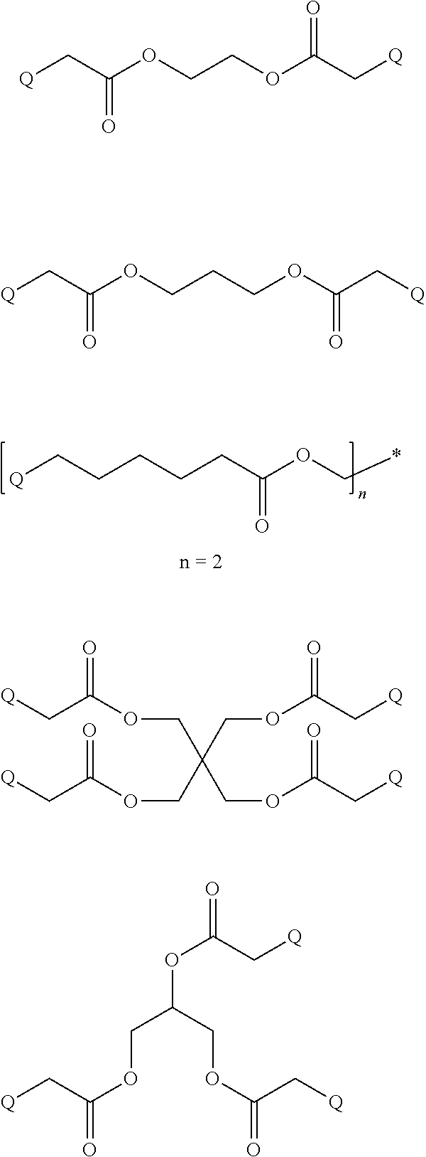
[Q]CC(OCCOC(C[Q])=O)=O.[Q]CC(OCCCOC(C[Q])=O)=O.[Q]CCCCCC(OC*)=O.O(CC(COC(C[Q])=O)(COC(C[Q])=O)COC(C[Q])=O)C(C[Q])=O.O(C(C[Q])=O)C(COC(C[Q])=O)COC(C[Q])=O
